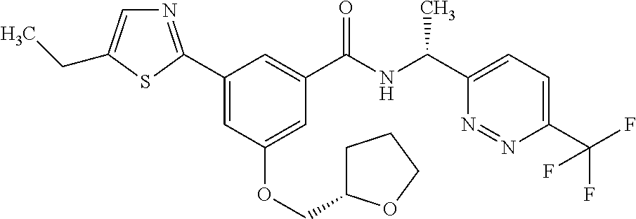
C1(C2=NC=C(CC)S2)=CC(OCC2CCCO2)=CC(C(NC(C2=CC=C(C(F)(F)F)N=N2)C)=O)=C1
